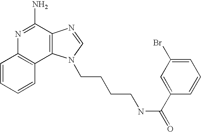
C1=CC=CC2=C1N=C(N)C1=C2N(CCCCNC(=O)C2=CC(Br)=CC=C2)C=N1
